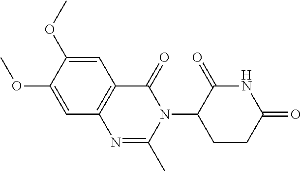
C1(OC)=CC2=C(C=C1OC)N=C(C)N(C1C(=O)NC(=O)CC1)C2=O
